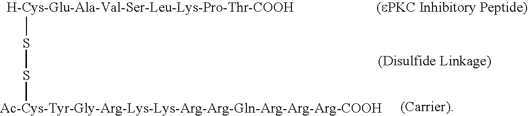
[Ac-Cys-Tyr-Gly-Arg-Lys-Lys-Arg-Arg-Gln-Arg-Arg-Arg-COOH]SS[H-Cys-Glu-Ala-Val-Ser-Leu-Lys-Pro-Thr-COOH]
